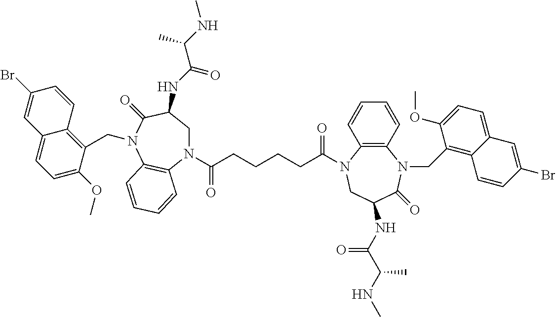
N(C(C(NC)C)=O)C1CN(C(CCCCC(=O)N2C3=C(N(CC4=C5C(=CC=C4OC)C=C(Br)C=C5)C(=O)C(NC(=O)C(NC)C)C2)C=CC=C3)=O)C2=C(C=CC=C2)N(CC2=C3C(=CC=C2OC)C=C(Br)C=C3)C1=O
